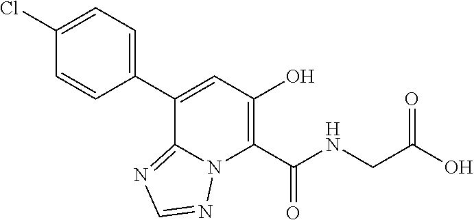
C1(C2=CC(O)=C(C(NCC(O)=O)=O)N3C2=NC=N3)=CC=C(Cl)C=C1
